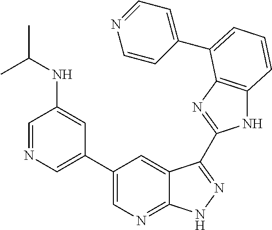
C1(C2=CN=C3C(=C2)C(C2=NC4=C(N2)C=CC=C4C2=CC=NC=C2)=NN3)=CN=CC(NC(C)C)=C1
